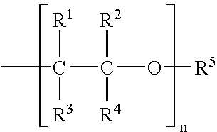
CC(C(O[R5])([R4])[R2])([R3])[R1]
